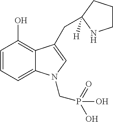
C1=CC=C2C(=C1O)C(CC1([H])CCCN1)=CN2CP(O)(=O)O
